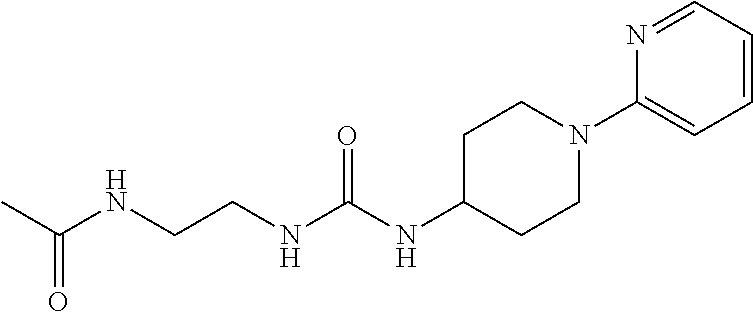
CC(NCCNC(=O)NC1CCN(C2=CC=CC=N2)CC1)=O
